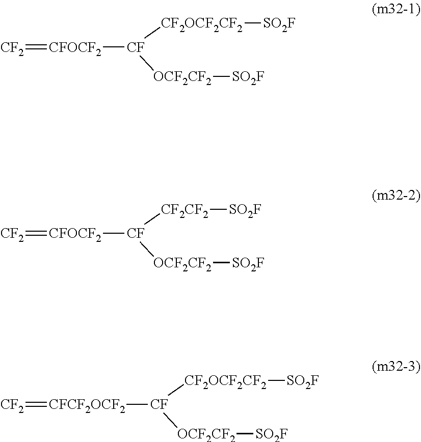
[CF]([CF2OCF2CF2][SO2F])([OCF2CF2][SO2F])[CFOCF2]=[CF2].[CF]([CF2CF2][SO2F])([OCF2CF2][SO2F])[CFOCF2]=[CF2].[CF]([CF2OCF2CF2][SO2F])([OCF2CF2][SO2F])[CFCF2OCF2]=[CF2]
